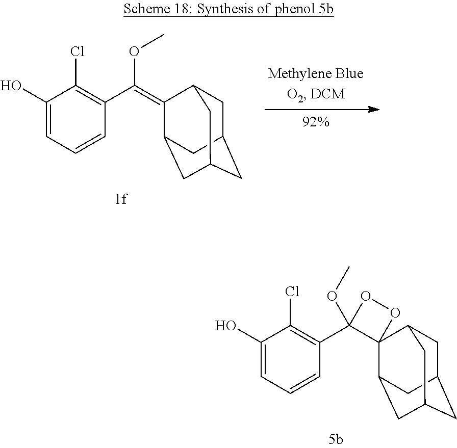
C1(O)=CC=CC(C(OC)=C2C3CC4CC(CC2C4)C3)=C1Cl.C1(O)=CC=CC(C2(OC)OOC23C2CC4CC(CC3C4)C2)=C1Cl
